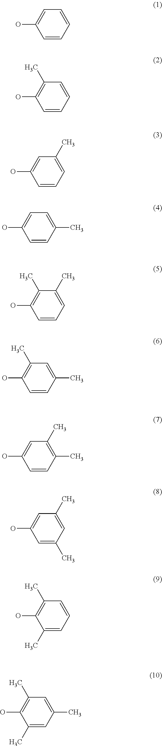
C1=CC=CC=C1O.C1=CC=CC(C)=C1O.C1=CC=C(C)C=C1O.C1=CC(C)=CC=C1O.C1=CC=C(C)C(C)=C1O.C1=CC(C)=CC(C)=C1O.C1=CC(C)=C(C)C=C1O.C1=C(C)C=C(C)C=C1O.C1(C)=CC=CC(C)=C1O.C1(C)=CC(C)=CC(C)=C1O
